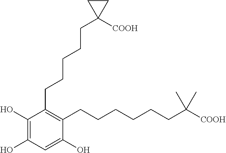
C1(O)=C(O)C=C(O)C(CCCCCCC([COOH])(C)C)=C1CCCCCC1([COOH])CC1
